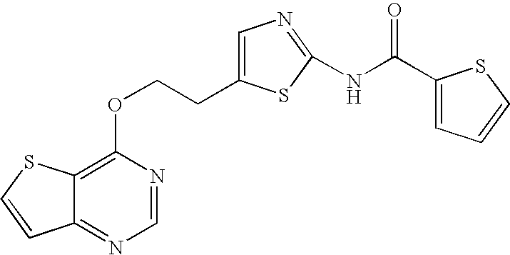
C12=NC=NC(OCCC3=CN=C(NC(=O)C4=CC=CS4)S3)=C1SC=C2
